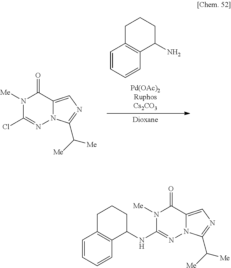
[Pd(OAc)2RuphosCs2CO3].C1=CC=CC2=C1CCCC2N.[Dioxane].N1([Me])C(Cl)=NN2C(=CN=C2C([Me])[Me])C1=O.N1([Me])C(NC2C3=C(C=CC=C3)CCC2)=NN2C(=CN=C2C([Me])[Me])C1=O
